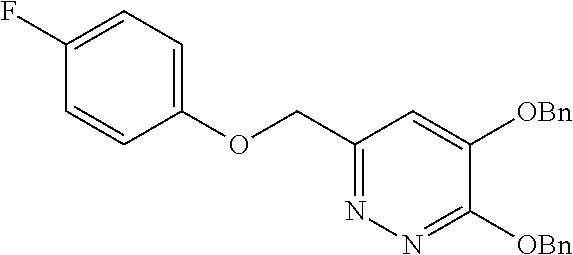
C(C1=NN=C([OBn])C([OBn])=C1)OC1=CC=C(F)C=C1
